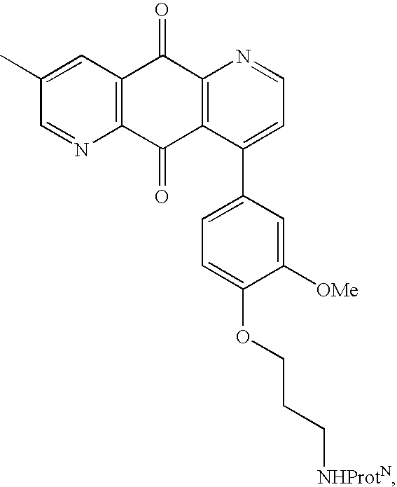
C1(C)=CC2=C(N=C1)C(=O)C1=C(C2=O)N=CC=C1C1=CC=C(OCCC[NHProtN])C([OMe])=C1
